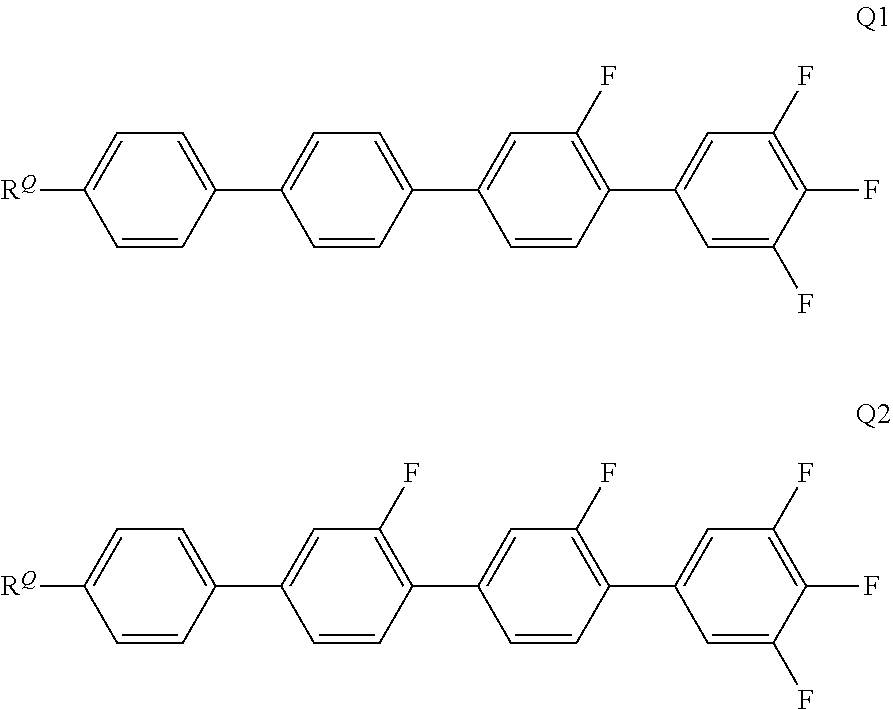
C1=C([RQ])C=CC(C2=CC=C(C3=CC(F)=C(C4=CC(F)=C(F)C(F)=C4)C=C3)C=C2)=C1.C1=C([RQ])C=CC(C2=CC(F)=C(C3=CC(F)=C(C4=CC(F)=C(F)C(F)=C4)C=C3)C=C2)=C1
